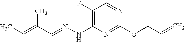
C1(F)=C(NN=CC(=CC)C)N=C(OCC=C)N=C1
